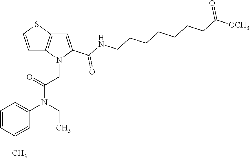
C1=C(C(NCCCCCCCC([OCH3])=O)=O)N(CC(N(C2=CC=CC(C)=C2)CC)=O)C2=C1SC=C2
